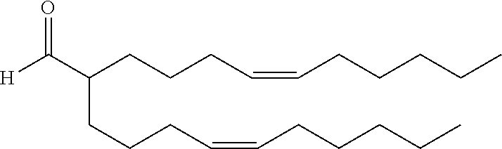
C(CCC=CCCCCC)C(CCCC=CCCCCC)C([H])=O
